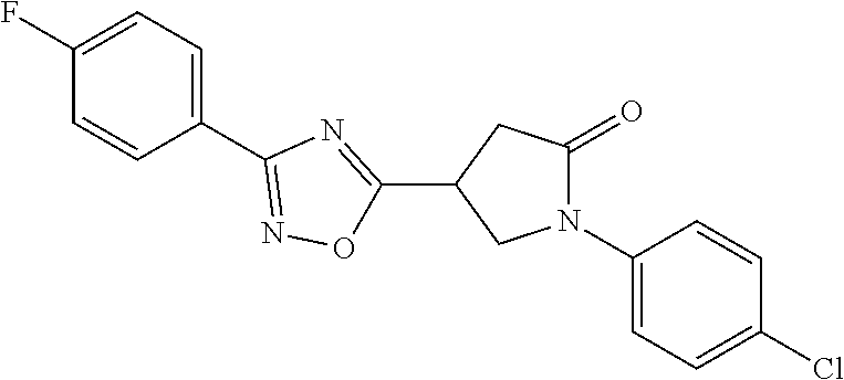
C1(F)=CC=C(C2=NOC(C3CN(C4=CC=C(Cl)C=C4)C(=O)C3)=N2)C=C1
